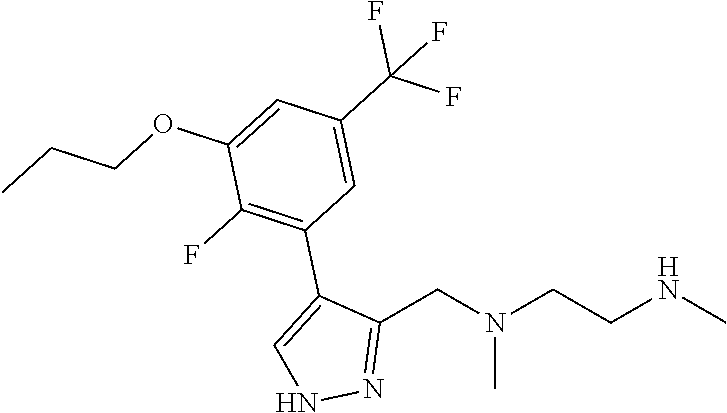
N(CCN(CC1=NNC=C1C1=C(F)C(OCCC)=CC(C(F)(F)F)=C1)C)C
